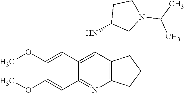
C12=C(N=C3C(=C1NC1CN(C(C)C)CC1)C=C(OC)C(OC)=C3)CCC2
